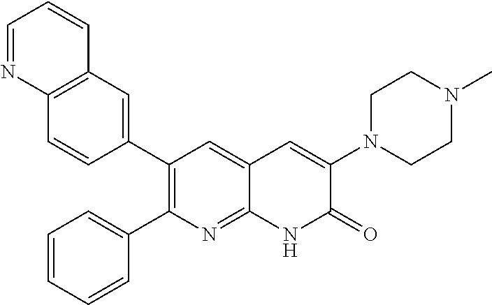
C12=C(C=C(C3=C(C4=CC=CC=C4)N=C4C(=C3)C=C(N3CCN(C)CC3)C(=O)N4)C=C1)C=CC=N2
